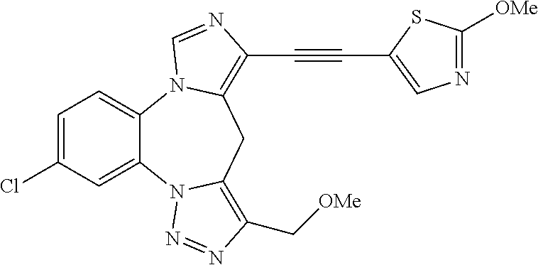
C1=C(Cl)C=C2C(=C1)N1C(=C(C#CC3=CN=C([OMe])S3)N=C1)CC1=C(C[OMe])N=NN21
